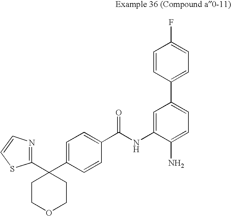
C1(C2(C3=CC=C(C(NC4=CC(C5=CC=C(F)C=C5)=CC=C4N)=O)C=C3)CCOCC2)=NC=CS1
